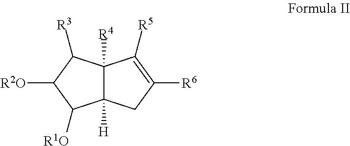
C12([H])C([R4])(C([R3])C([R2O])C1[R1O])C([R5])=C([R6])C2
